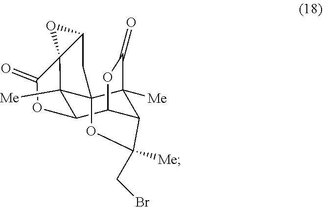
C12C(CBr)([Me])OC34C1([Me])C(=O)OC2C1C3([Me])C2(C(C4)O2)C(=O)O1
